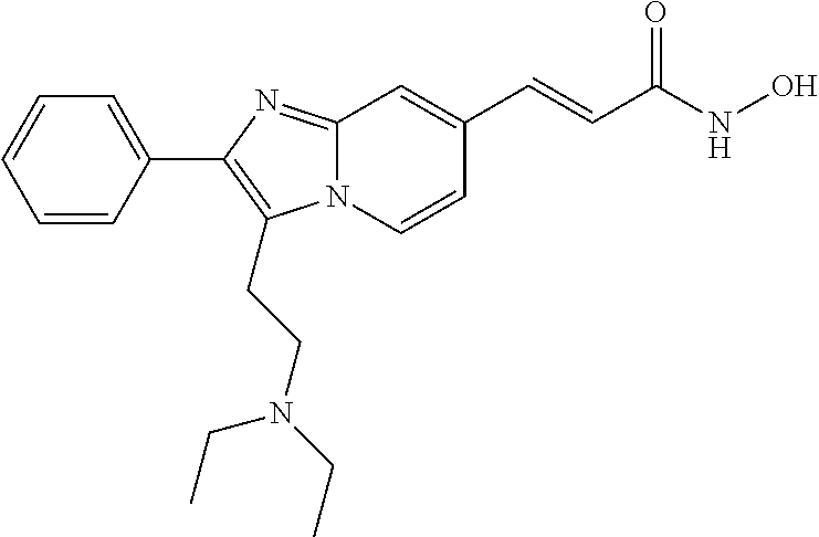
N12C(=NC(C3=CC=CC=C3)=C1CCN(CC)CC)C=C(C=CC(NO)=O)C=C2
